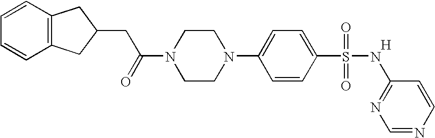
C1=CC2=C(C=C1)CC(CC(N1CCN(C3=CC=C(S(=O)(=O)NC4=NC=NC=C4)C=C3)CC1)=O)C2.[H]
